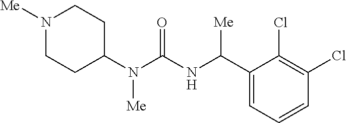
N1([Me])CCC(N(C(NC(C2=CC=CC(Cl)=C2Cl)[Me])=O)[Me])CC1
